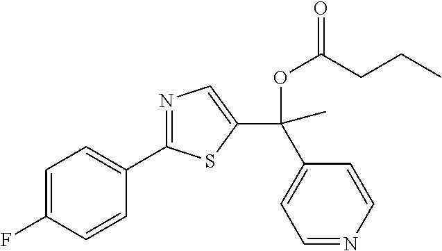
C1=C(F)C=CC(C2=NC=C(C(OC(=O)CCC)(C3=CC=NC=C3)C)S2)=C1
